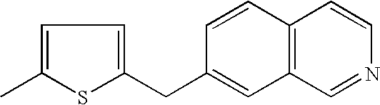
C1=C(C)SC(CC2=CC3=C(C=C2)C=CN=C3)=C1
